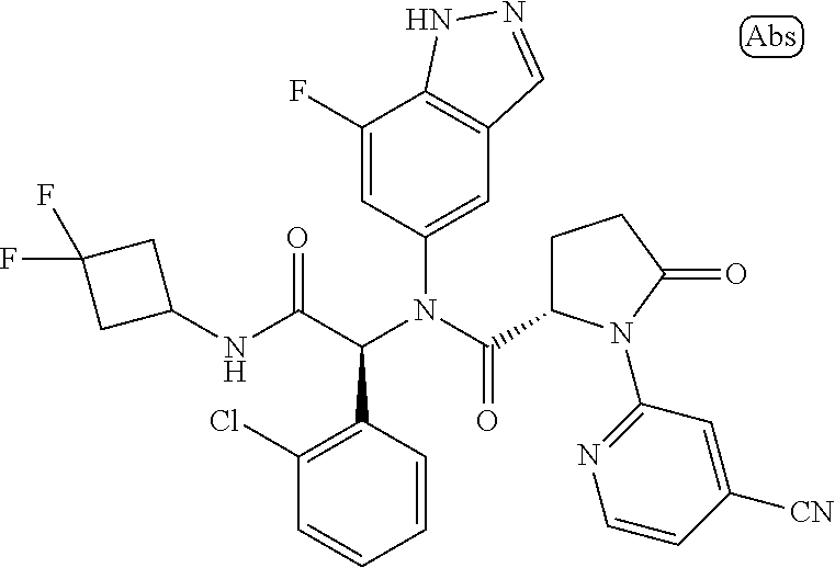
C1=CC(C(C(NC2CC(F)(F)C2)=O)N(C(=O)C2CCC(=O)N2C2=NC=CC([CN])=C2)C2=CC3=C(C(F)=C2)NN=C3)=C(Cl)C=C1
